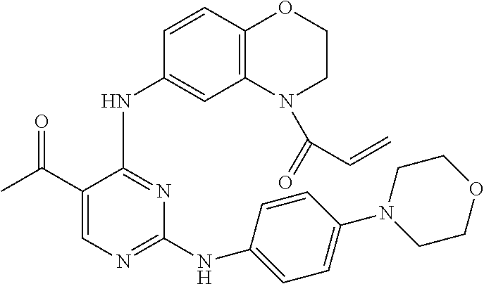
N(C1=NC=C(C(C)=O)C(NC2=CC3=C(C=C2)OCCN3C(=O)C=C)=N1)C1=CC=C(N2CCOCC2)C=C1
